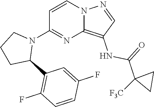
C1(N2CCCC2C2=C(F)C=CC(F)=C2)=NC2=C(NC(=O)C3([F3C])CC3)C=NN2C=C1
